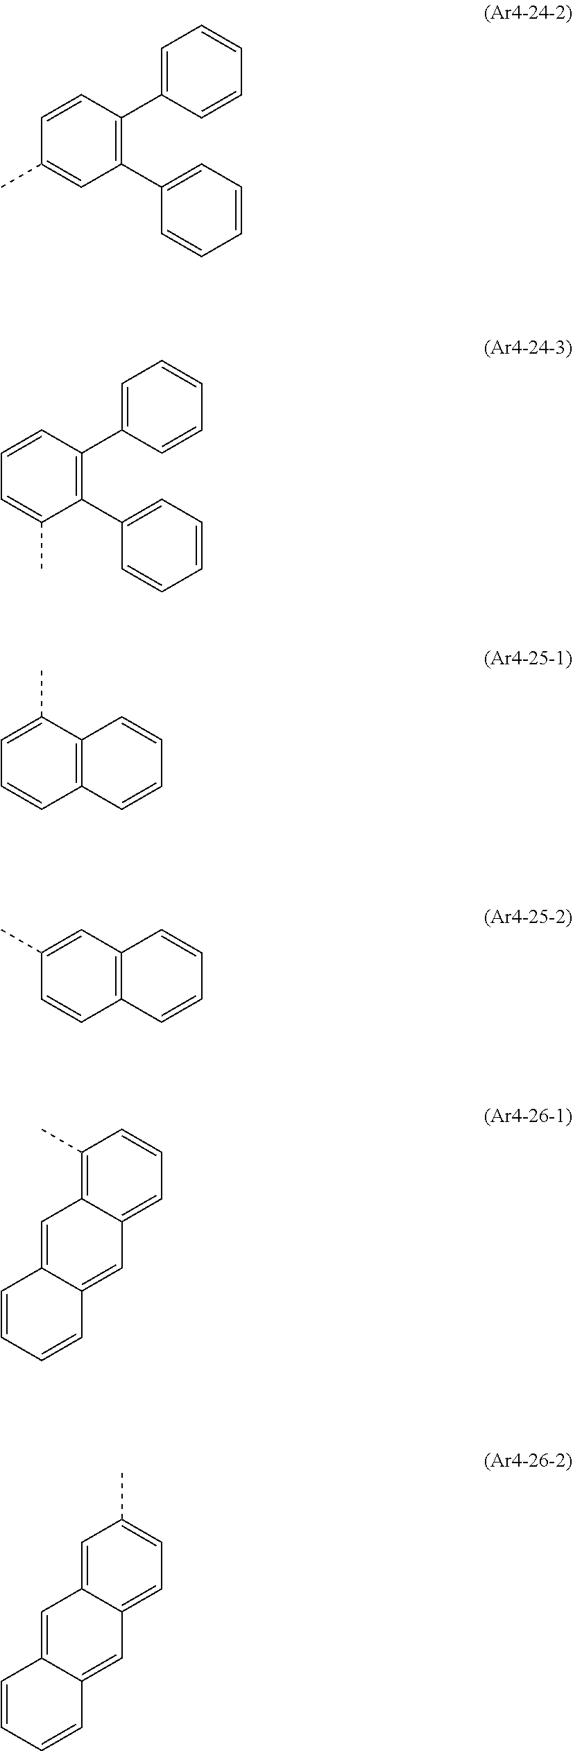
C1=CC(C2=CC=CC=C2)=C(C2=CC=CC=C2)C=C1C.C1=CC(C2=CC=CC=C2)=C(C2=CC=CC=C2)C(C)=C1.C1=C(C)C2=C(C=CC=C2)C=C1.C1(C)=CC2=C(C=CC=C2)C=C1.C12=C(C)C=CC=C1C=C1C(=C2)C=CC=C1.C12=CC(C)=CC=C1C=C1C(=C2)C=CC=C1
